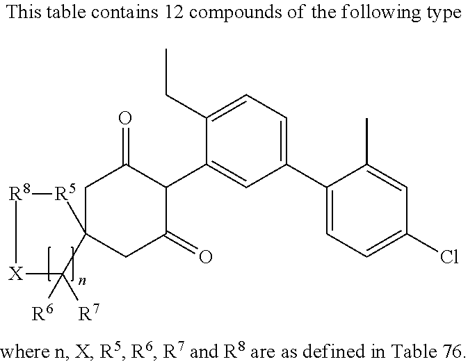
C1(C2=CC=C(Cl)C=C2C)=CC=C(CC)C(C2C(=O)CC3(CC2=O)[R5][R8][X]C3([R6])[R7])=C1
